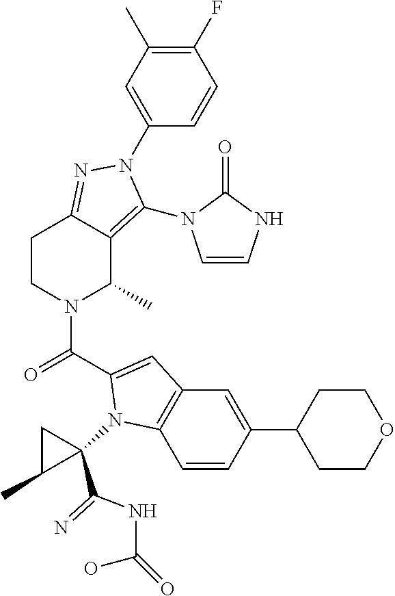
C1(F)=C(C)C=C(N2C(N3C=CNC3=O)=C3C(C)N(C(=O)C4=CC5=C(C=CC(C6CCOCC6)=C5)N4C4(C(NC(=O)O)=N)CC4C)CCC3=N2)C=C1
